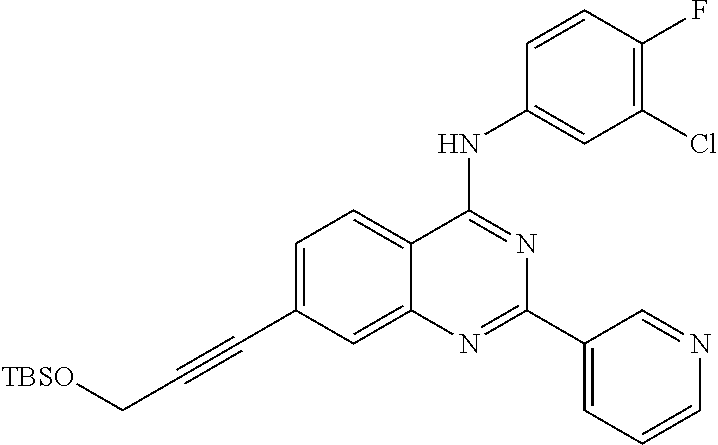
C1=C(C#CC[TBSO])C=C2C(=C1)C(NC1=CC(Cl)=C(F)C=C1)=NC(C1=CC=CN=C1)=N2
